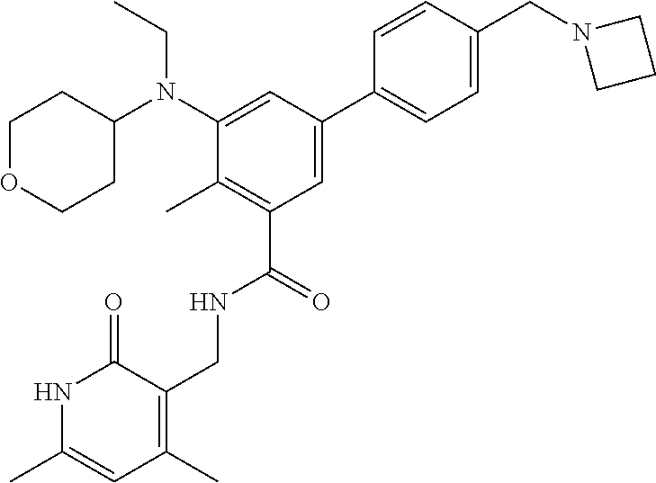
N1C(C)=CC(C)=C(CNC(C2=C(C)C(N(C3CCOCC3)CC)=CC(C3=CC=C(CN4CCC4)C=C3)=C2)=O)C1=O
